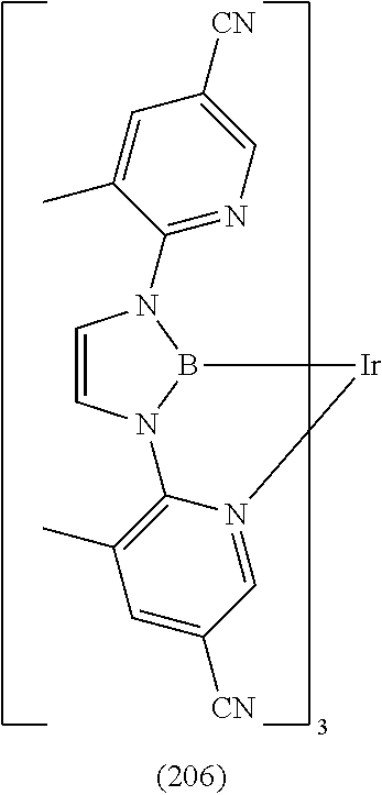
C1=CN2B(N1C1=NC=C([CN])C=C1C)[Ir]N1=CC([CN])=CC(C)=C21
